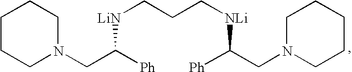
C1CCN(CC([Ph])[LiN]CCC[NLi]C(CN2CCCCC2)[Ph])CC1
